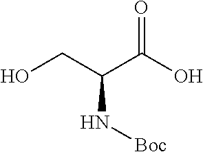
OCC(C(O)=O)N[Boc]
